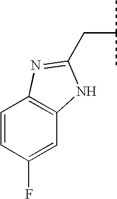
C(C)(C)CC1=NC2=C(C=C(F)C=C2)N1
